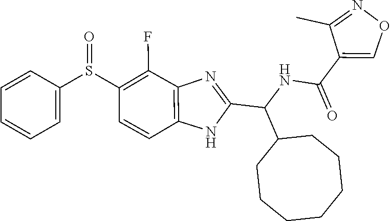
C1=CC2=C(C(F)=C1S(C1=CC=CC=C1)=O)N=C(C(NC(=O)C1=CON=C1C)C1CCCCCCC1)N2
